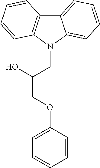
C12=CC=CC=C1N(CC(COC1=CC=CC=C1)O)C1=C2C=CC=C1
